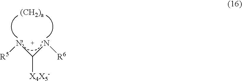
N(C(N[R6])[X4X5-])[R5]
